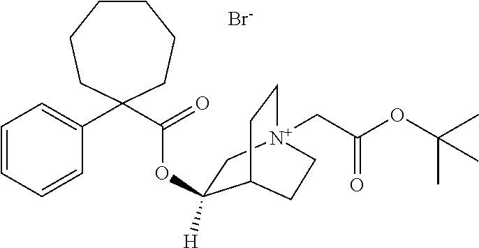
[Br-].C1CCCC(C(=O)OC2([H])C[N+]3(CC(OC(C)(C)C)=O)CCC2CC3)(C2=CC=CC=C2)CC1
